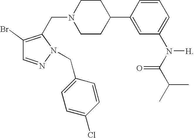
C(N1CCC(C2=CC(N([H])C(C(C)C)=O)=CC=C2)CC1)C1=C(Br)C=NN1CC1=CC=C(Cl)C=C1
